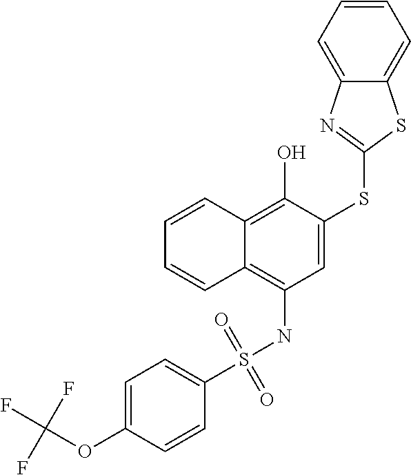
C1(S(NC2=C3C(=C(O)C(SC4=NC5=CC=CC=C5S4)=C2)C=CC=C3)(=O)=O)=CC=C(OC(F)(F)F)C=C1
